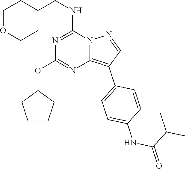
C1OCCC(CNC2=NC(OC3CCCC3)=NC3=C(C4=CC=C(NC(C(C)C)=O)C=C4)C=NN23)C1
